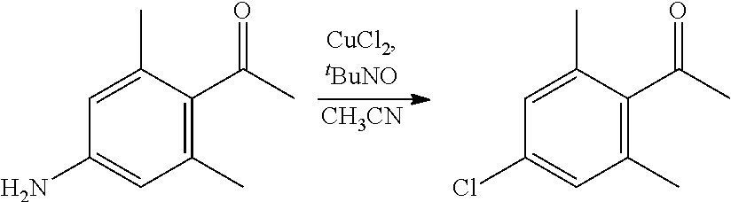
C1(C)=C(C(C)=O)C(C)=CC(N)=C1.[CH3CN].C1(C)=C(C(C)=O)C(C)=CC(Cl)=C1
